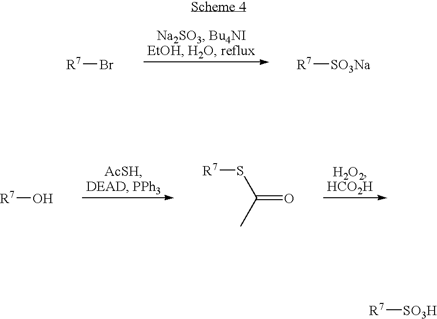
[R7]Br.[R7][SO3Na].[R7]O.[R7]SC(C)=O.[R7][SO3H]
